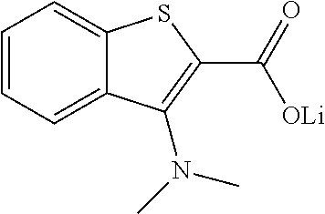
C1=CC=C2C(=C1)SC(C(=O)[OLi])=C2N(C)C
